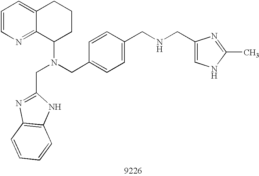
C1=CN=C2C(=C1)CCCC2N(CC1=CC=C(CNCC2=CNC(C)=N2)C=C1)CC1=NC2=C(N1)C=CC=C2
